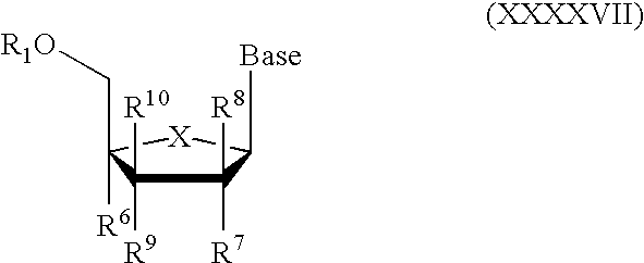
C1([R8])([R7])C([R10])([R9])C([R6])(C[R1O])[X]C1[Base]
